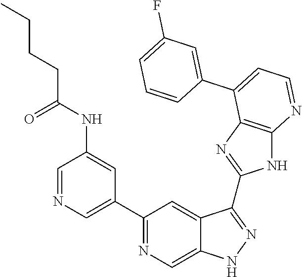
C1=NC=C(C2=NC=C3C(=C2)C(C2=NC4=C(N2)N=CC=C4C2=CC(F)=CC=C2)=NN3)C=C1NC(=O)CCCC
